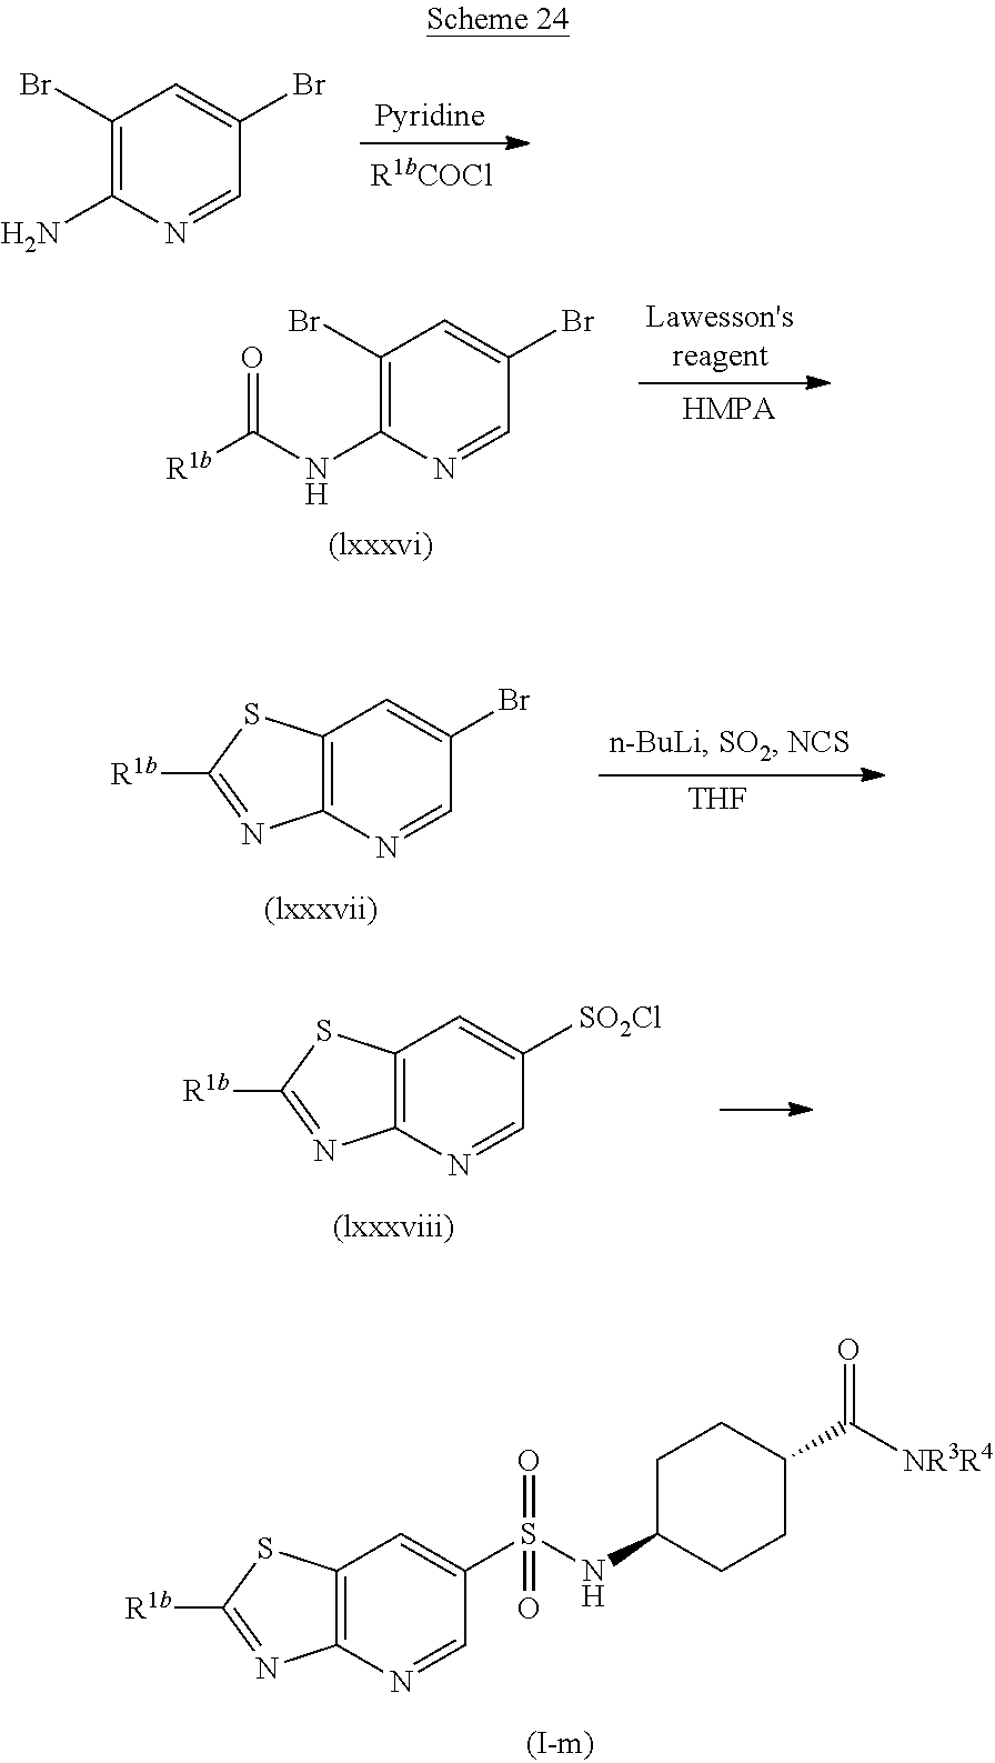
C12=C(N=CC(S(NC3CCC(C([NR3R4])=O)CC3)(=O)=O)=C1)N=C([R1b])S2.C1(Br)=C(N)N=CC(Br)=C1.C1(Br)=C(NC([R1b])=O)N=CC(Br)=C1.C12=C(N=CC(Br)=C1)N=C([R1b])S2.[THF].C12=C(N=CC([SO2Cl])=C1)N=C([R1b])S2
